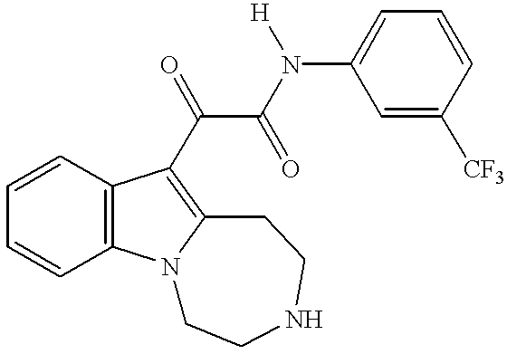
C1=CC=C(N([H])C(C(=O)C2=C3N(C4=C2C=CC=C4)CCNCC3)=O)C=C1[CF3]
